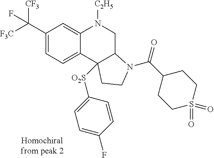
C1(C([F3C])([CF3])F)=CC=C2C(=C1)N([C2H5])CC1C2([O2S]C2=CC=C(F)C=C2)CCN1C(=O)C1CCS(=O)(=O)CC1
